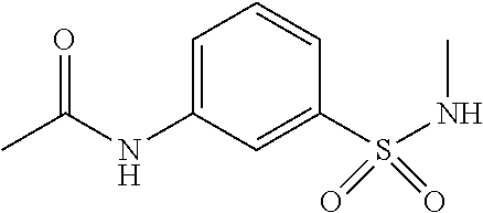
C1=C(NC(C)=O)C=C(S(NC)(=O)=O)C=C1
